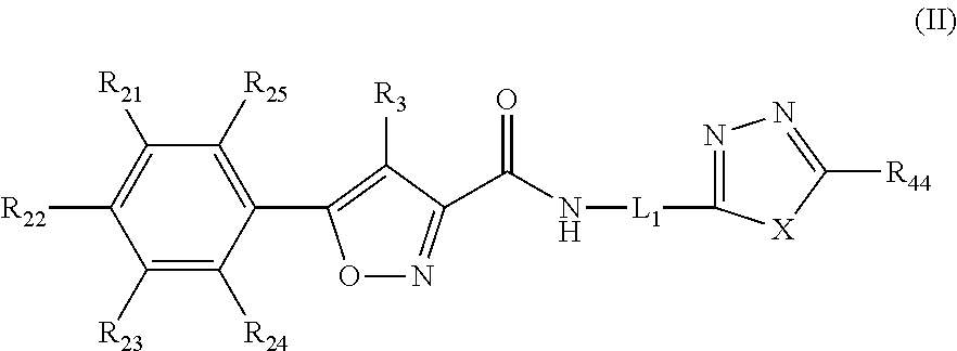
O1N=C(C(N[L1]C2=NN=C([R44])[X]2)=O)C([R3])=C1C1=C([R25])C([R21])=C([R22])C([R23])=C1[R24]
